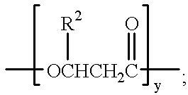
C[OCHCH2C](C)(=O)[R2]
